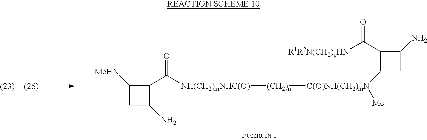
C1([MeHN])CC(N)C1C([NH(CH2)mNHC(O)][(CH2)n][C(O)NH(CH2)mN](C1CC(N)C1C([R1R2N(CH2)pHN])=O)[Me])=O
